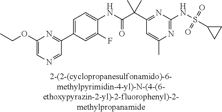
C1(NC(=O)C(C2=NC(NS(C3CC3)(=O)=O)=NC(C)=C2)(C)C)=CC=C(C2=NC(OCC)=CN=C2)C=C1F
